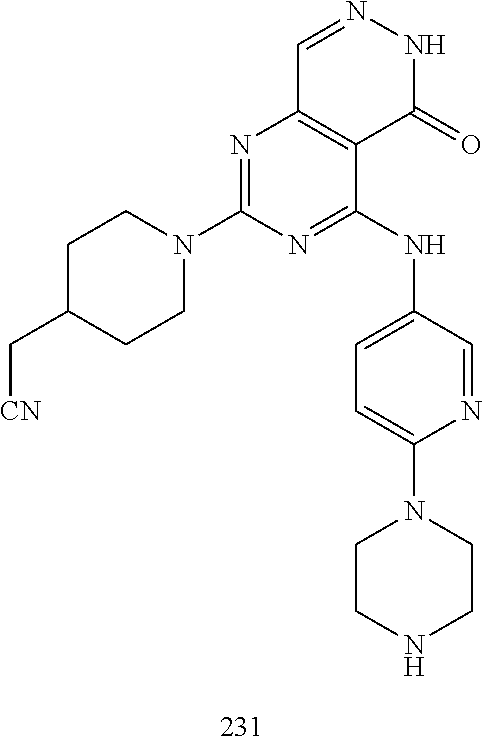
C1=NNC(=O)C2=C1N=C(N1CCC(C[CN])CC1)N=C2NC1=CC=C(N2CCNCC2)N=C1
